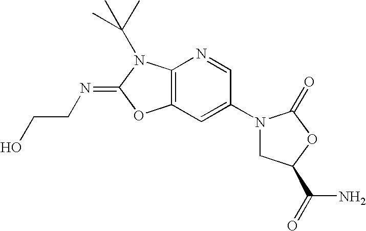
C12=C(N=CC(N3CC(C(N)=O)OC3=O)=C1)N(C(C)(C)C)C(=NCCO)O2
